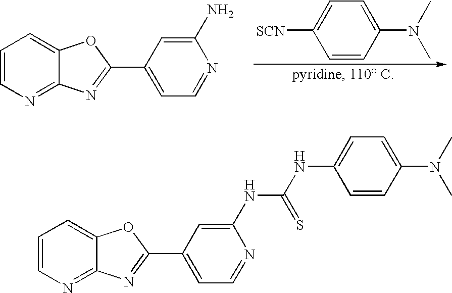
C1=CN=C2C(=C1)OC(C1=CC=NC(N)=C1)=N2.C1=CC(N(C)C)=CC=C1[SCN].C1=CN=C2C(=C1)OC(C1=CC=NC(NC(NC3=CC=C(N(C)C)C=C3)=S)=C1)=N2
